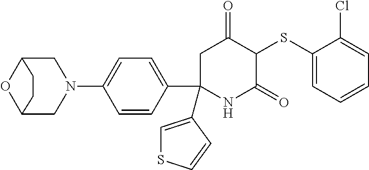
C1(SC2C(=O)CC(C3=CC=C(N4CC5OC(C4)CC5)C=C3)(C3=CSC=C3)NC2=O)=CC=CC=C1Cl
